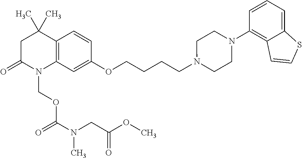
C1C(=O)N(COC(N(CC(OC)=O)C)=O)C2=C(C1(C)C)C=CC(OCCCCN1CCN(C3=C4C(=CC=C3)SC=C4)CC1)=C2
